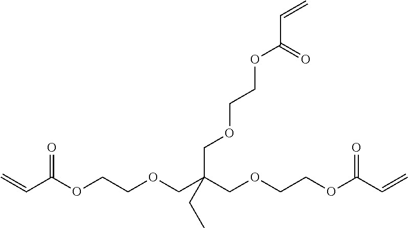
O=C(OCCOCC(COCCOC(C=C)=O)(CC)COCCOC(C=C)=O)C=C
